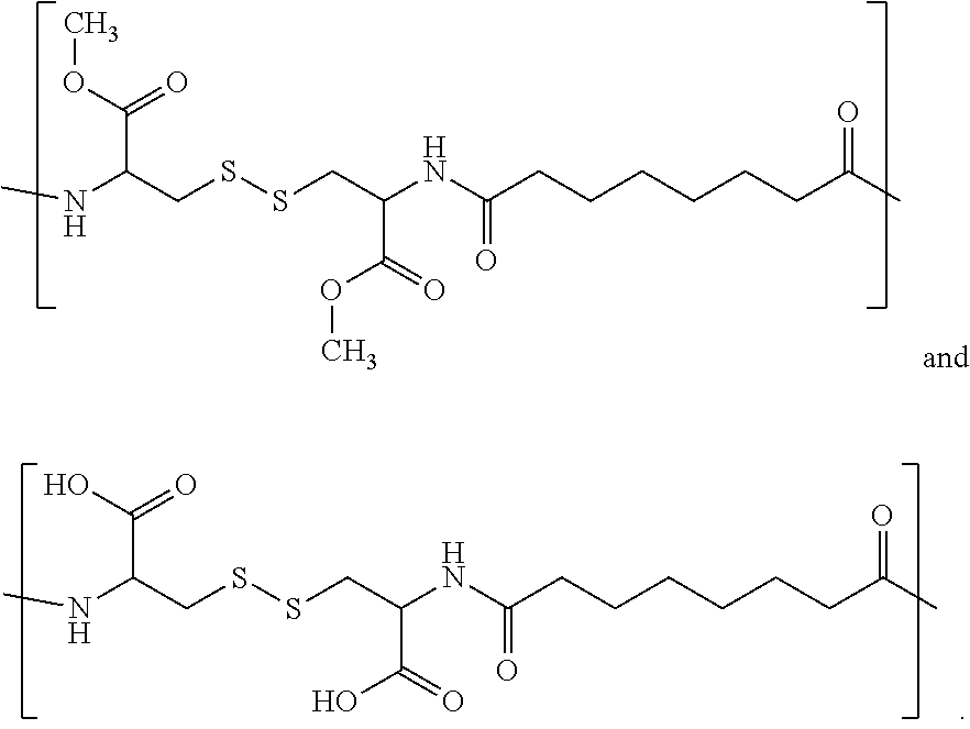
N(C(CSSCC(NC(CCCCCCC(C)=O)=O)C(OC)=O)C(OC)=O)C.N(C(CSSCC(NC(CCCCCCC(C)=O)=O)C(O)=O)C(O)=O)C
